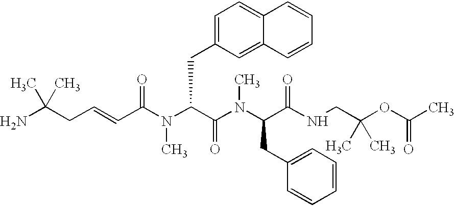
NC(CC=CC(N(C(C(N(C(C(NCC(OC(C)=O)(C)C)=O)CC1=CC=CC=C1)C)=O)CC1=CC=C2C(=C1)C=CC=C2)C)=O)(C)C
